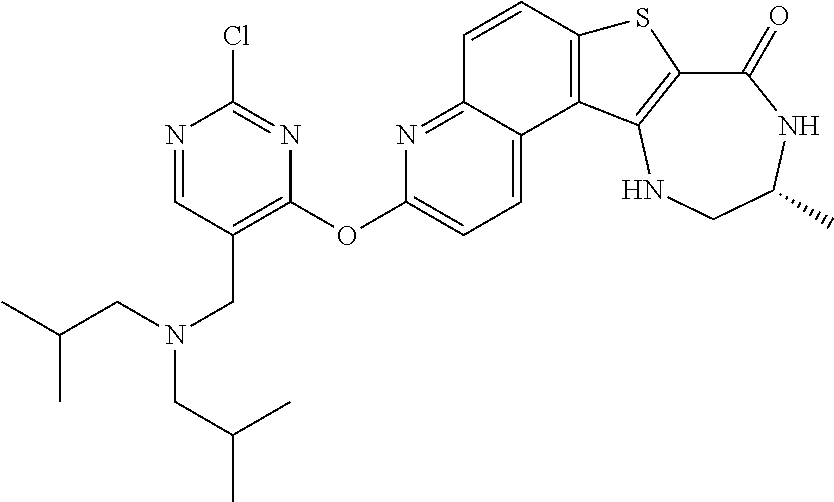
C1(=O)C2=C(NCC(C)N1)C1=C(S2)C=CC2=NC(OC3=C(CN(CC(C)C)CC(C)C)C=NC(Cl)=N3)=CC=C12
